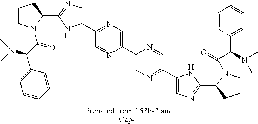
C1=C(C2=CN=C(C3=CN=C(C4CCCN4C(C(C4=CC=CC=C4)N(C)C)=O)N3)C=N2)N=CC(C2=CN=C(C3CCCN3C(C(C3=CC=CC=C3)N(C)C)=O)N2)=N1
